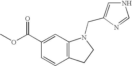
C1(C(OC)=O)=CC2=C(C=C1)CCN2CC1=CNC=N1
